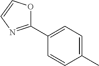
C1(C2=CC=C(C)C=C2)=NC=CO1
